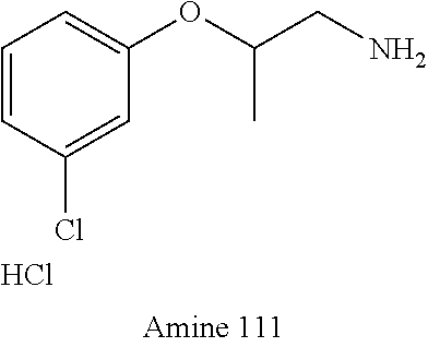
C1(Cl)=CC(OC(CN)C)=CC=C1.Cl
